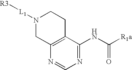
[R3][L1]N1CC2=C(CC1)C(NC([R1a])=O)=NC=N2
